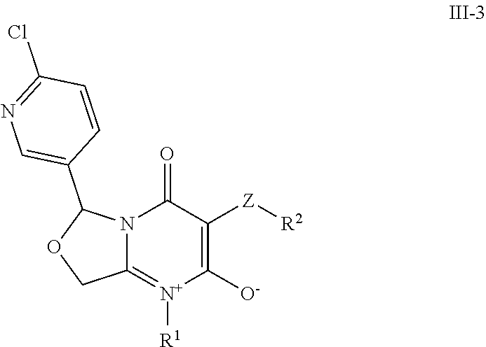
N12C(=[N+]([R1])C([O-])=C([Z][R2])C1=O)COC2C1=CN=C(Cl)C=C1
